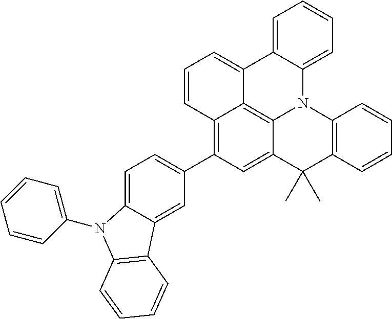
C12=C(C3=CC=C4C(=C3)C3=C(N4C4=CC=CC=C4)C=CC=C3)C=C3C4=C1C(=CC=C2)C1=CC=CC=C1N4C1=C(C3(C)C)C=CC=C1
